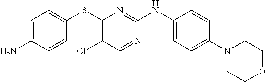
C1=C(N)C=CC(SC2=C(Cl)C=NC(NC3=CC=C(N4CCOCC4)C=C3)=N2)=C1
